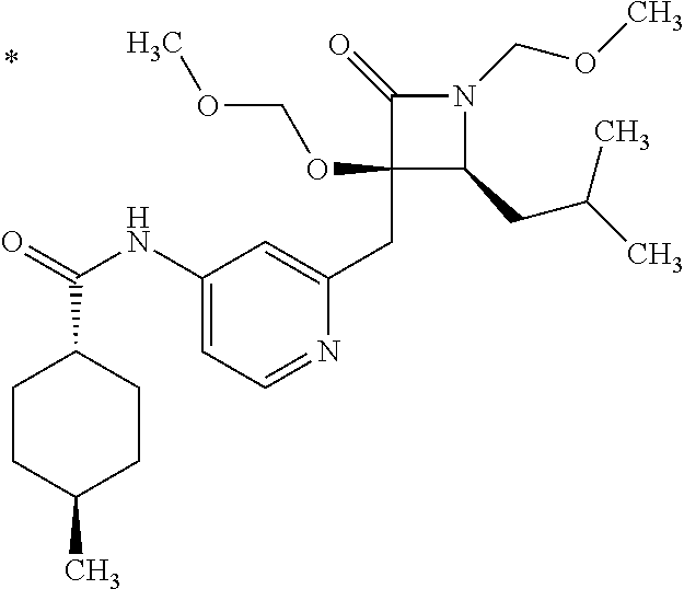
C1(CC2=CC(NC(=O)C3CCC(C)CC3)=CC=N2)(OCOC)C(CC(C)C)N(COC)C1=O
